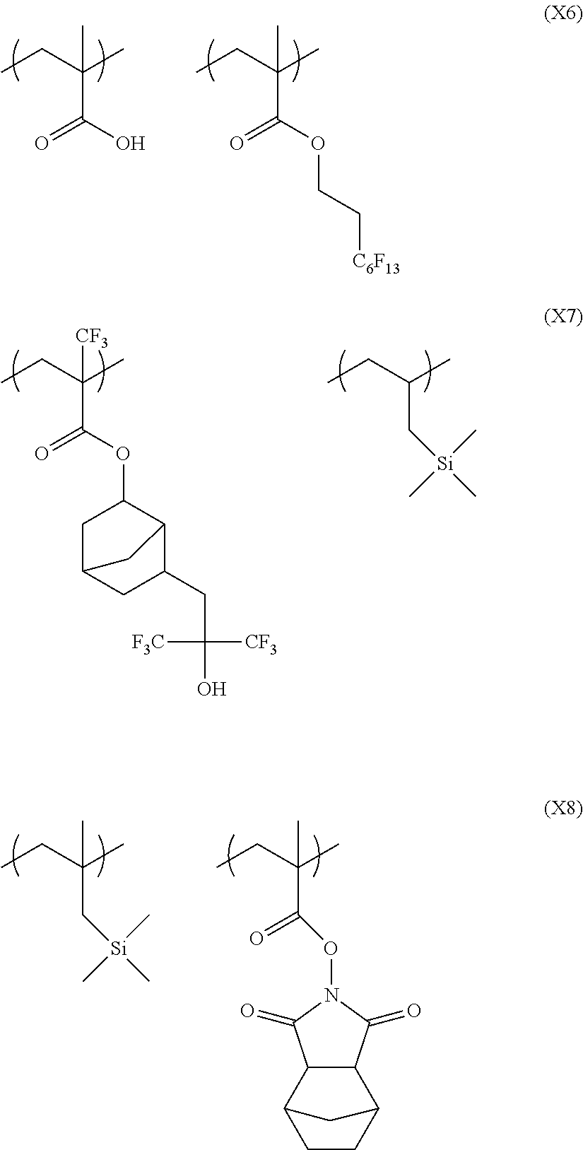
C(C(=O)O)(C)(CC)C.C(C(=O)OCC[C6F13])(C)(CC)C.C(C(=O)OC1CC2CC(CC([CF3])([F3C])O)C1C2)(C)(CC)[CF3].C(C[Si](C)(C)C)(C)CC.C(C[Si](C)(C)C)(C)(CC)C.C(C(=O)ON1C(=O)C2C(C1=O)C1CCC2C1)(C)(CC)C
